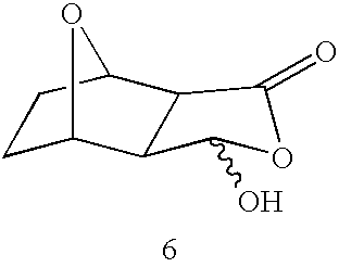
C1C2C3C(C(C1)O2)C(=O)OC3O
